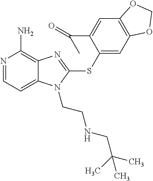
N1=CC=C2C(=C1N)N=C(SC1=CC3=C(C=C1C(C)=O)OCO3)N2CCNCC(C)(C)C
